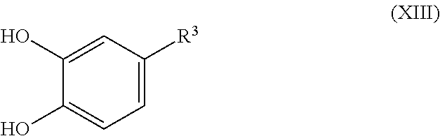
C1(O)=CC([R3])=CC=C1O
